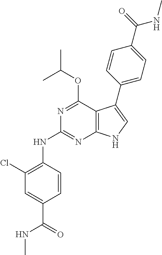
N(C1=NC2=C(C(OC(C)C)=N1)C(C1=CC=C(C(=O)NC)C=C1)=CN2)C1=C(Cl)C=C(C(=O)NC)C=C1
